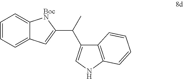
C1=CC=C2C(=C1)[BocN]C(C(C1=CNC3=C1C=CC=C3)C)=C2
